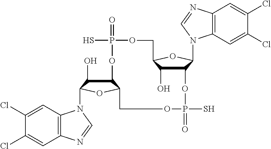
C12C(O)C(N3C4=C(C=C(Cl)C(Cl)=C4)N=C3)OC1COP(=O)(S)OC1C(O)C(OC1N1C3=C(C=C(Cl)C(Cl)=C3)N=C1)COP(=O)(S)O2
